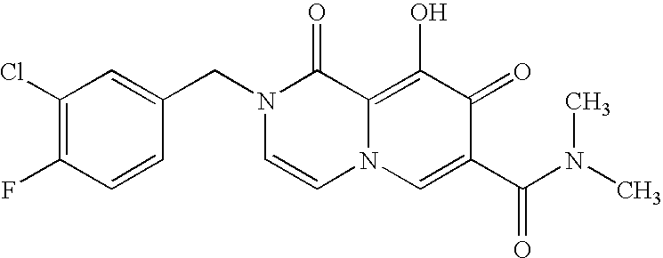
C1=C(CN2C=CN3C(=C(O)C(=O)C(C(N(C)C)=O)=C3)C2=O)C=CC(F)=C1Cl
